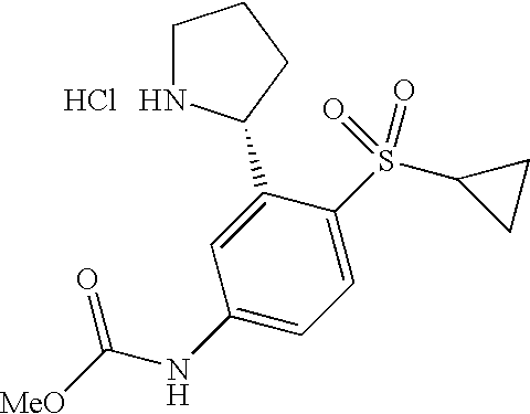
C1NC(C2=CC(NC([MeO])=O)=CC=C2S(C2CC2)(=O)=O)CC1.Cl
